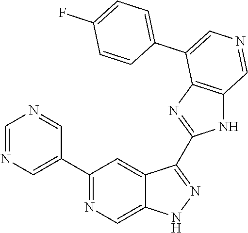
C1(C2=CN=CN=C2)=NC=C2C(=C1)C(C1=NC3=C(N1)C=NC=C3C1=CC=C(F)C=C1)=NN2
